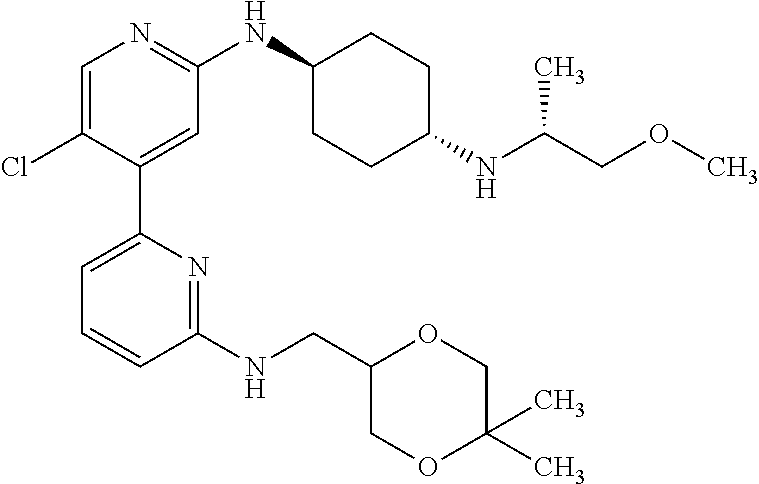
C1=C(Cl)C(C2=CC=CC(NCC3COC(C)(C)CO3)=N2)=CC(NC2CCC(NC(COC)C)CC2)=N1
